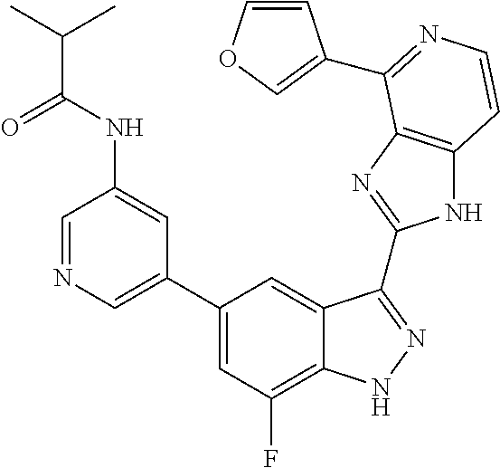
C1=C(C2=CC(F)=C3C(=C2)C(C2=NC4=C(N2)C=CN=C4C2=COC=C2)=NN3)C=C(NC(=O)C(C)C)C=N1
